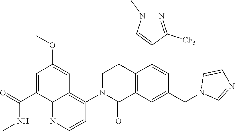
C1N(C2=C3C(=NC=C2)C(C(NC)=O)=CC(OC)=C3)C(=O)C2=C(C1)C(C1=CN(C)N=C1[CF3])=CC(CN1C=NC=C1)=C2
